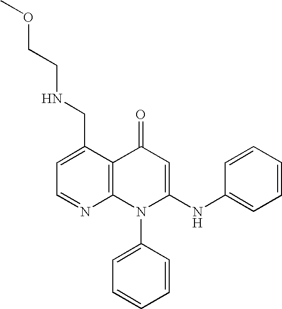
C1=NC2=C(C(CNCCOC)=C1)C(=O)C=C(NC1=CC=CC=C1)N2C1=CC=CC=C1
